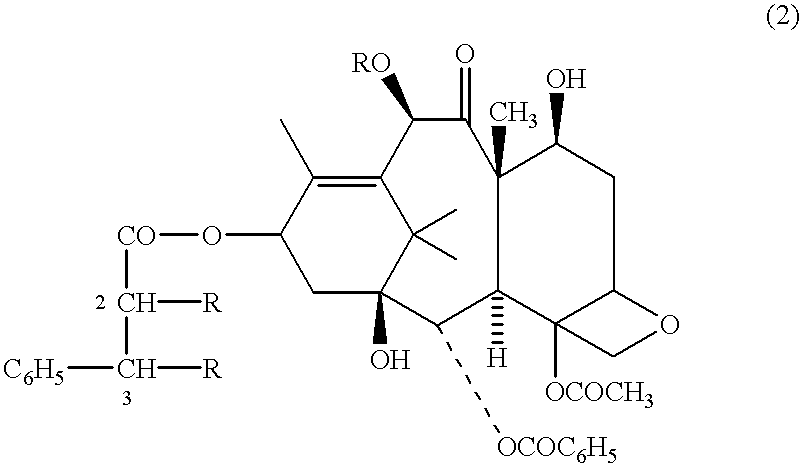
[C6H5]C([R])C([R])[CO]OC1CC2(O)C(C)(C)C(=C1C)C([RO])C(=O)C1(C)C([H])(C2[OCOC6H5])C2([OCOCH3])C(CC1O)OC2
